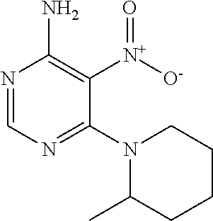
N1=CN=C(N2C(C)CCCC2)C([N+]([O-])=O)=C1N
